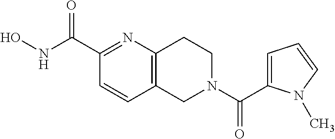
C12=C(N=C(C(NO)=O)C=C1)CCN(C(=O)C1=CC=CN1C)C2
